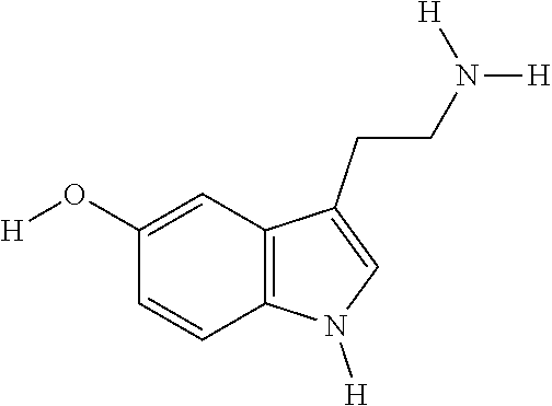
C1(O[H])=CC2=C(C=C1)N([H])C=C2CCN([H])[H]
